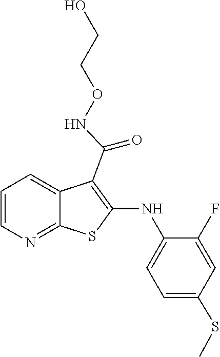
OCCONC(C1=C(NC2=CC=C(SC)C=C2F)SC2=NC=CC=C12)=O
